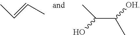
CC(C([OH])C)O.CC=CC
